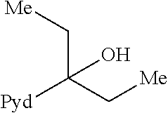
C(C([Pyd])(C[Me])O)[Me]
